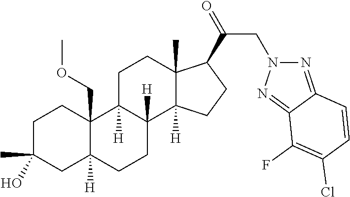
C1C(C)(O)CC2([H])C(COC)(C1)C1([H])C([H])(CC2)C2([H])C(C)(CC1)C(C(=O)CN1N=C3C(=N1)C(F)=C(Cl)C=C3)CC2
